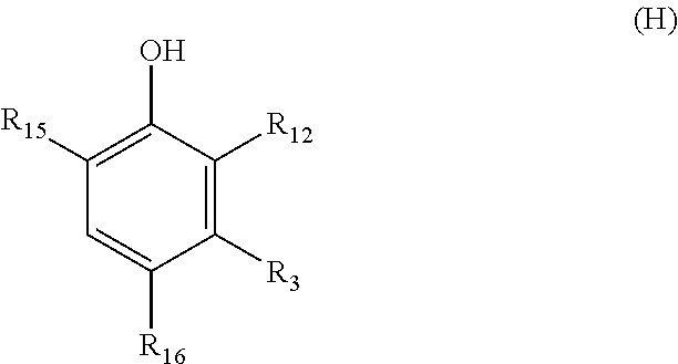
C1([R15])=C(O)C([R12])=C([R3])C([R16])=C1
